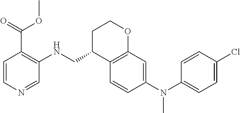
C1C(CNC2=C(C(=O)OC)C=CN=C2)C2=C(OC1)C=C(N(C1=CC=C(Cl)C=C1)C)C=C2
